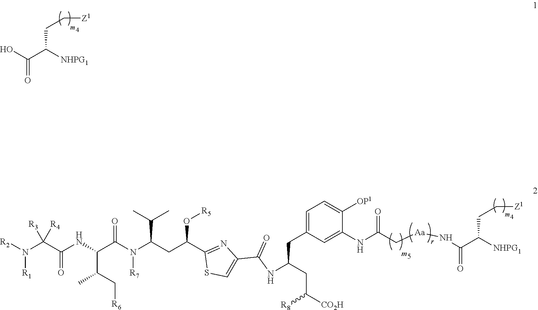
OC(C([NHPG1])CC[Z1])=O.C(C(C1=NC(C(NC(CC([CO2H])[R8])CC2=CC=C([OP1])C(NC(C[Aa]NC(=O)C([NHPG1])CC[Z1])=O)=C2)=O)=CS1)O[R5])C(N([R7])C(C(C(C[R6])C)NC(=O)C([R3])([R4])N([R2])[R1])=O)C(C)C
